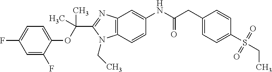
C12=C(C=C(NC(CC3=CC=C(S(CC)(=O)=O)C=C3)=O)C=C1)N=C(C(OC1=CC=C(F)C=C1F)(C)C)N2CC
